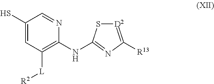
C1(S)=CC([L][R2])=C(NC2=NC([R13])=[D2]S2)N=C1
